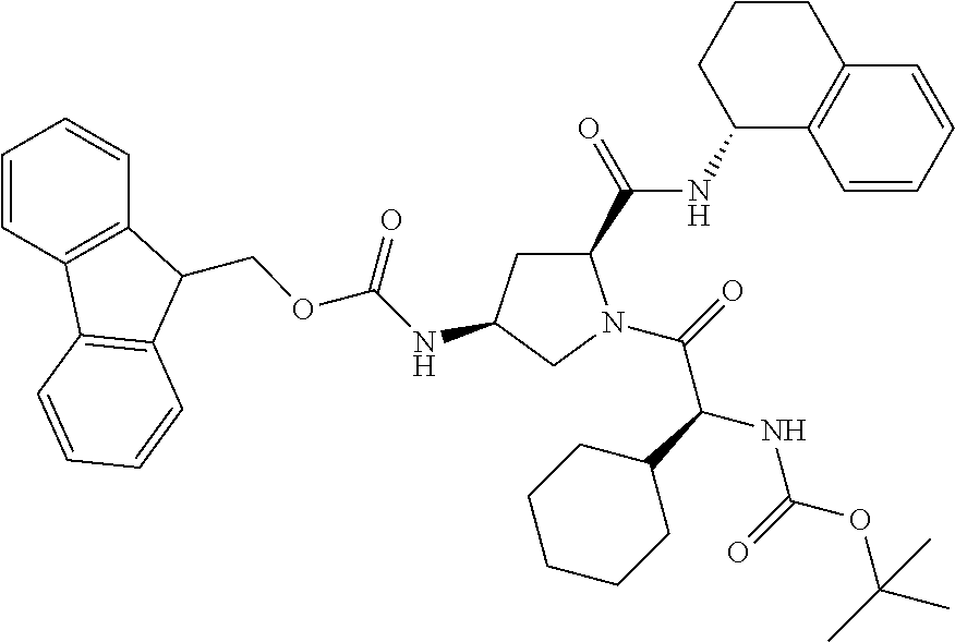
C1(C(=O)NC2C3=C(CCC2)C=CC=C3)CC(NC(=O)OCC2C3=C(C=CC=C3)C3=C2C=CC=C3)CN1C(=O)C(NC(=O)OC(C)(C)C)C1CCCCC1
